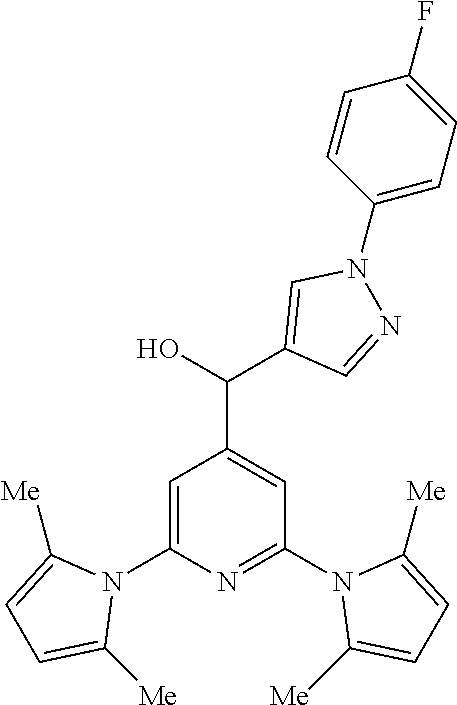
C1=C(N2C([Me])=CC=C2[Me])N=C(N2C([Me])=CC=C2[Me])C=C1C(O)C1=CN(C2=CC=C(F)C=C2)N=C1
